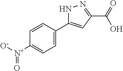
N1C(C2=CC=C([N+]([O-])=O)C=C2)=CC(C(=O)O)=N1
